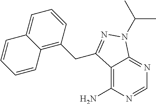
C12=C(N)N=CN=C1N(C(C)C)N=C2CC1=C2C(=CC=C1)C=CC=C2
